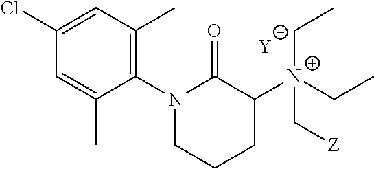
C1=C(C)C(N2C(=O)C([N+](C[Z])(CC)CC)CCC2)=C(C)C=C1Cl.[Y]
